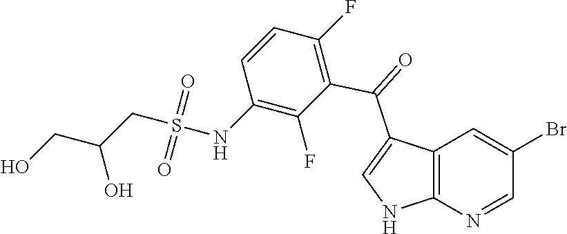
C1(NS(=O)(=O)CC(O)CO)=C(F)C(C(C2=CNC3=C2C=C(Br)C=N3)=O)=C(F)C=C1
